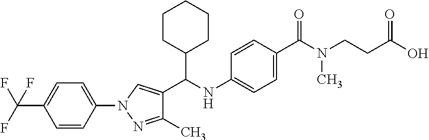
C1=CC(N2C=C(C(NC3=CC=C(C(N(CCC(O)=O)C)=O)C=C3)C3CCCCC3)C(C)=N2)=CC=C1C(F)(F)F
